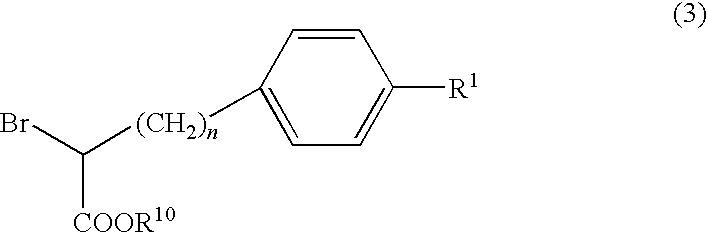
C1=CC([(CH2)n]C(Br)[COOR10])=CC=C1[R1]
